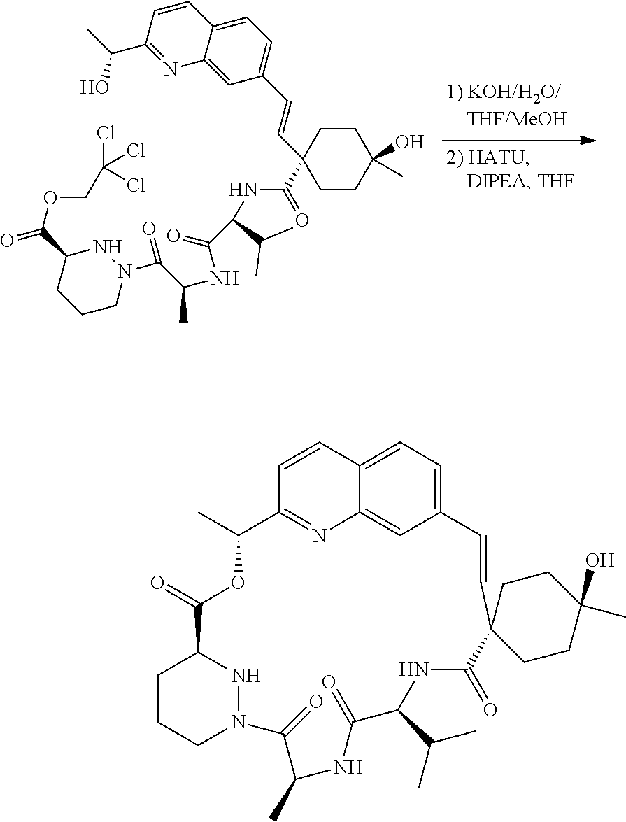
C1CCN2NC1C(=O)OC(C)C1=NC3=CC(=CC=C3C=C1)C=CC1(C(=O)NC(C(C)C)C(=O)NC(C)C2=O)CCC(C)(O)CC1.C1CN(C(C(NC(C(NC(C2(C=CC3=CC=C4C(=C3)N=C(C(C)O)C=C4)CCC(O)(C)CC2)=O)C(C)C)=O)C)=O)NC(C(=O)OCC(Cl)(Cl)Cl)C1
